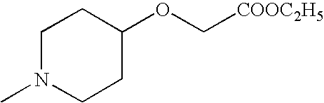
C1N(C)CCC(OC[COOC2H5])C1
